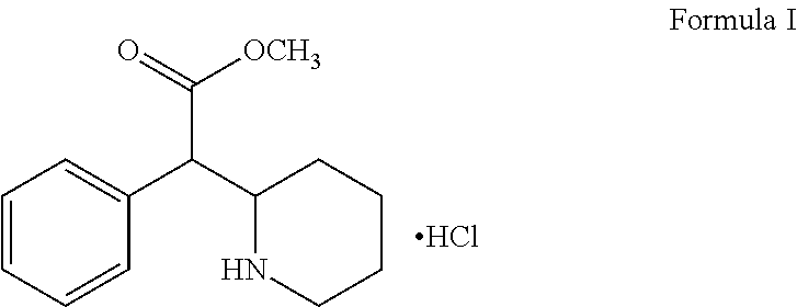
C1=CC=CC(C(C2NCCCC2)C([OCH3])=O)=C1.Cl
